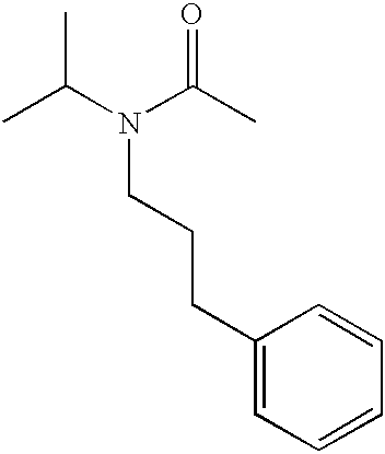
C1(CCCN(C(C)=O)C(C)C)=CC=CC=C1
